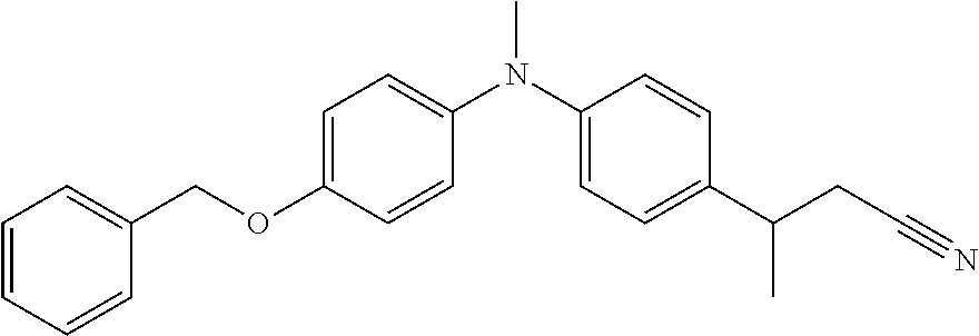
C1=C(OCC2=CC=CC=C2)C=CC(N(C2=CC=C(C(CC#N)C)C=C2)C)=C1
